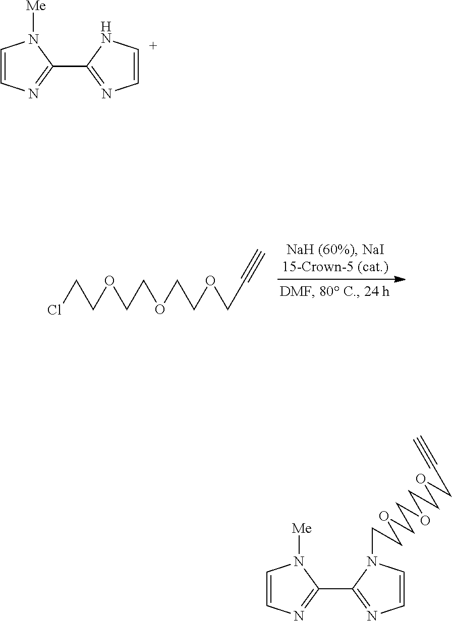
ClCCOCCOCCOCC#C.C1=CN=C(C2=NC=[C+]N2)N1[Me].C1=CN=C(C2=NC=CN2CCOCCOCCOCC#C)N1[Me]
